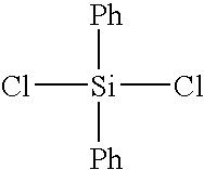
Cl[Si](Cl)([Ph])[Ph]
